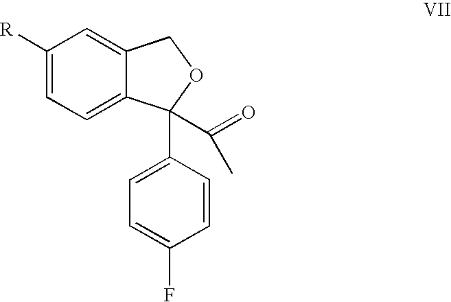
C1([R])=CC=C2C(=C1)COC2(C1=CC=C(F)C=C1)C(=O)C
